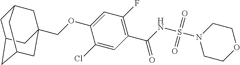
C(OC1=CC(F)=C(C(=O)NS(=O)(=O)N2CCOCC2)C=C1Cl)C12CC3CC(CC(C1)C3)C2
